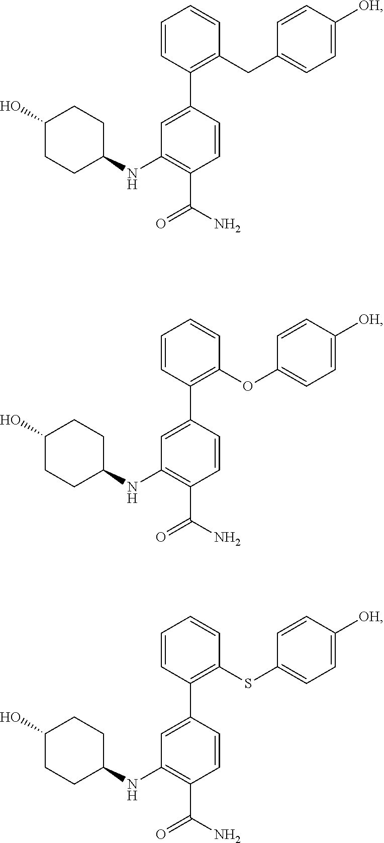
C1=C(C2=C(CC3=CC=C([OH])C=C3)C=CC=C2)C=CC(C(N)=O)=C1NC1CCC(O)CC1.C1=C(C2=C(OC3=CC=C([OH])C=C3)C=CC=C2)C=CC(C(N)=O)=C1NC1CCC(O)CC1.C1=C(C2=C(SC3=CC=C([OH])C=C3)C=CC=C2)C=CC(C(N)=O)=C1NC1CCC(O)CC1
